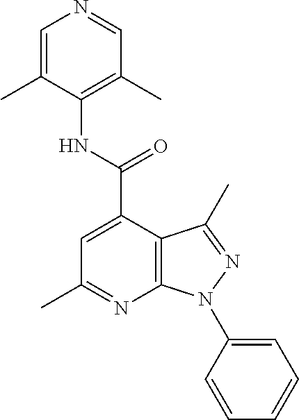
C1=C(C)C(NC(C2=CC(C)=NC3=C2C(C)=NN3C2=CC=CC=C2)=O)=C(C)C=N1
